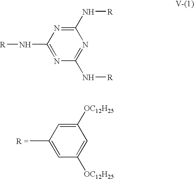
C1([OC12H25])=CC(C)=CC([OC12H25])=C1.C1(N[R])=NC(N[R])=NC(N[R])=N1
